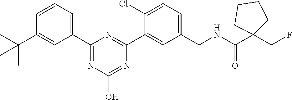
C1(C2=NC(O)=NC(C3=CC(CNC(=O)C4(CF)CCCC4)=CC=C3Cl)=N2)=CC=CC(C(C)(C)C)=C1
